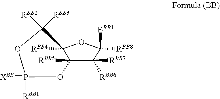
C1([RBB7])([RBB6])C2([RBB5])OP(=[XBB])([RBB1])OC([RBB2])([RBB3])C2([RBB4])OC1([BBB1])[RBB8]
